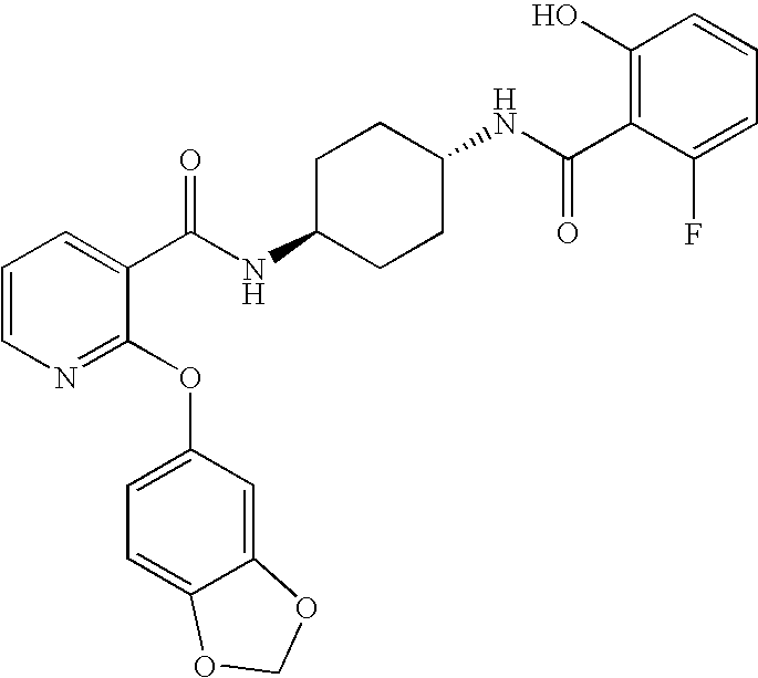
N1=C(OC2=CC=C3C(=C2)OCO3)C(C(NC2CCC(NC(=O)C3=C(O)C=CC=C3F)CC2)=O)=CC=C1
